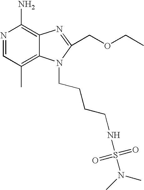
N1=CC(C)=C2C(=C1N)N=C(COCC)N2CCCCNS(N(C)C)(=O)=O
